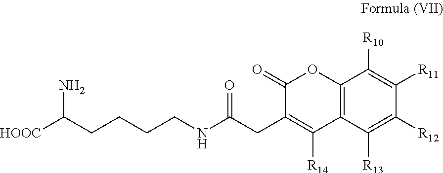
[HOOC]C(N)CCCCNC(CC1=C([R14])C2=C(OC1=O)C([R10])=C([R11])C([R12])=C2[R13])=O
